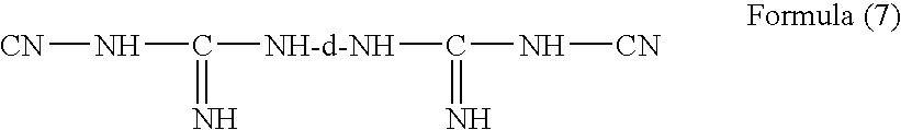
[CN]NC([NH-d-NH]C(N[CN])=N)=N
